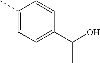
C1(C)=CC=C(C(O)C)C=C1
